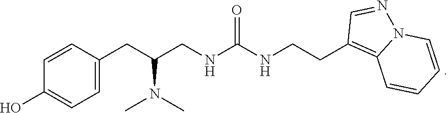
C1=C(CC(CNC(NCCC2=C3N(N=C2)C=CC=C3)=O)N(C)C)C=CC(O)=C1
